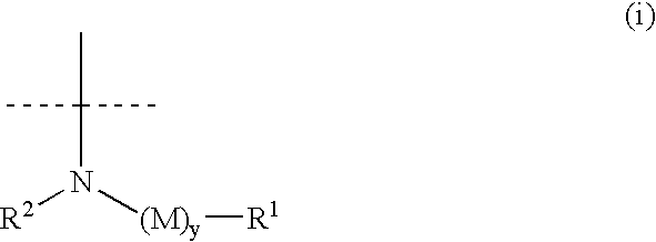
CC(C)(C)N([(M)y][R1])[R2]
